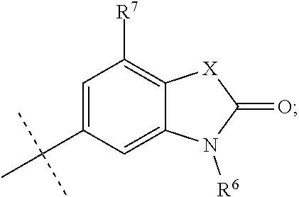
C1=C(C(C)(C)C)C=C2C(=C1[R7])[X]C(=O)N2[R6]
